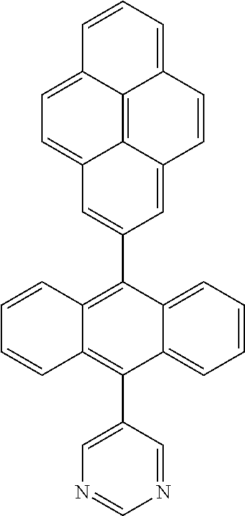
C1=CC=C2C(=C1)C(C1=CN=CN=C1)=C1C(=C2C2=CC3=CC=C4C5=C3C(=C2)C=CC5=CC=C4)C=CC=C1
